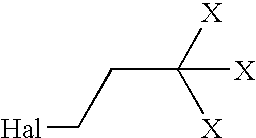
[Hal]CCC([X])([X])[X]
